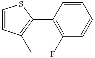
C1(C2=C(C)C=CS2)=C(F)C=CC=C1
